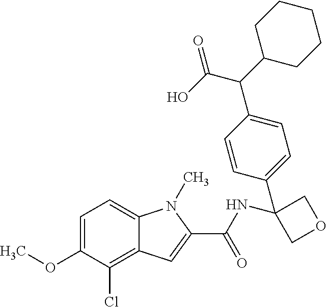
COC1=CC=C2C(=C1Cl)C=C(C(NC1(C3=CC=C(C(C4CCCCC4)C(O)=O)C=C3)COC1)=O)N2C
